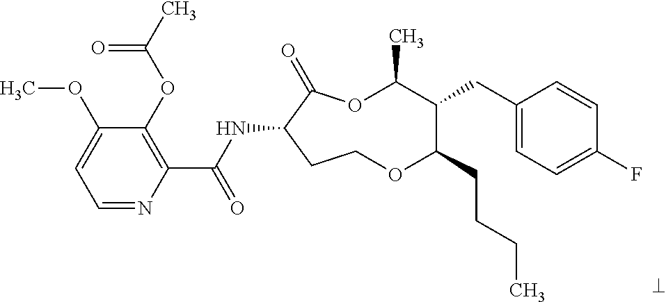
C1=NC(C(NC2C(=O)OC(C)C(CC3=CC=C(F)C=C3)C(CCCC)OCC2)=O)=C(OC(C)=O)C(OC)=C1
